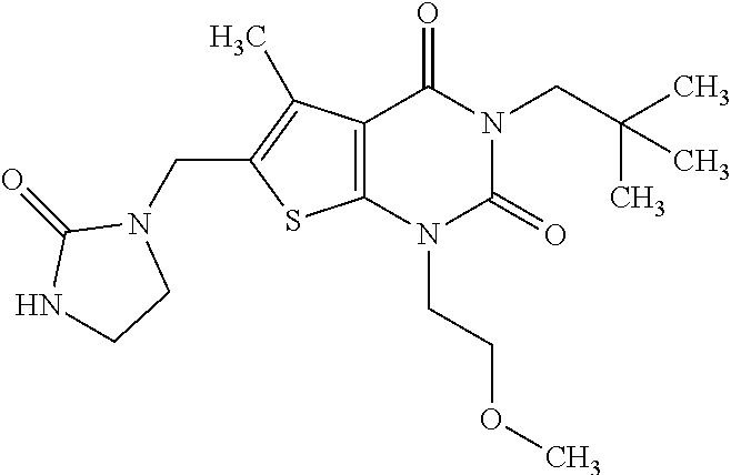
C12=C(N(CCOC)C(=O)N(CC(C)(C)C)C1=O)SC(CN1C(=O)NCC1)=C2C
